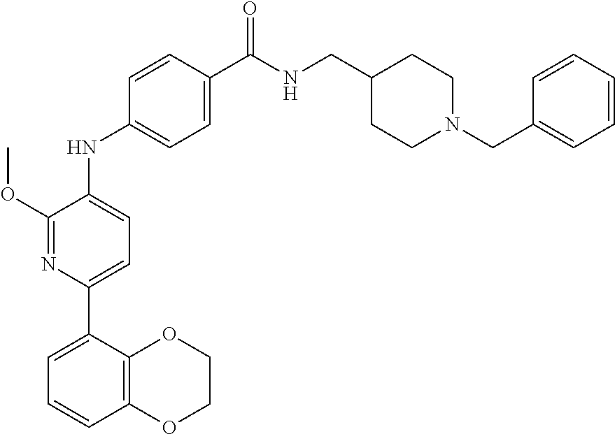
COC1=NC(C2=CC=CC3=C2OCCO3)=CC=C1NC1=CC=C(C(=O)NCC2CCN(CC3=CC=CC=C3)CC2)C=C1
